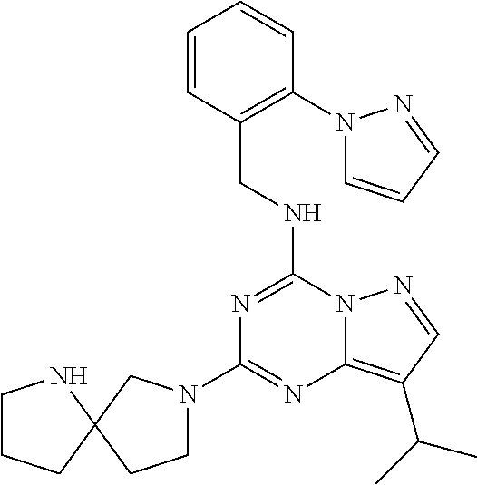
C1(N2CCC3(C2)NCCC3)=NC2=C(C(C)C)C=NN2C(NCC2=C(N3C=CC=N3)C=CC=C2)=N1
